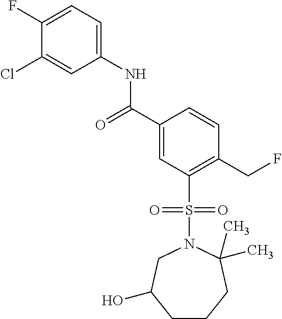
C1(F)=CC=C(NC(C2=CC(S(N3CC(O)CCCC3(C)C)(=O)=O)=C(CF)C=C2)=O)C=C1Cl
